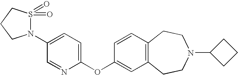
C1=NC(OC2=CC3=C(C=C2)CCN(C2CCC2)CC3)=CC=C1N1S(=O)(=O)CCC1
